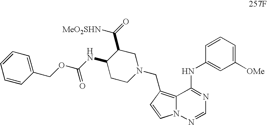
C1=CC(COC(NC2CCN(CC3=C4N(N=CN=C4NC4=CC([OMe])=CC=C4)C=C3)CC2C(=O)[MeO2SHN])=O)=CC=C1
